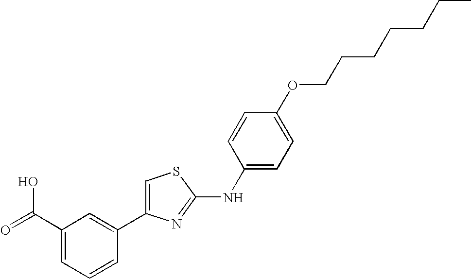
C1(C2=CSC(NC3=CC=C(OCCCCCCC)C=C3)=N2)=CC(C(=O)O)=CC=C1
